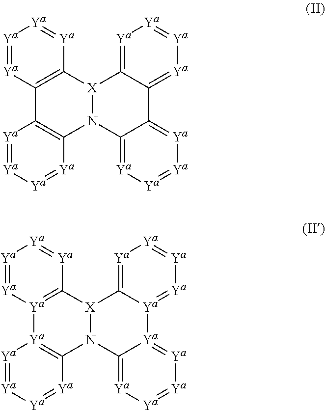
C12=C([X]3N(C4=C1[Ya]=[Ya][Ya]=[Ya]4)C1=[Ya][Ya]=[Ya][Ya]=C1C1=[Ya][Ya]=[Ya][Ya]=C31)[Ya]=[Ya][Ya]=[Ya]2.[Ya]12=C([X]3N(C4=[Ya]1[Ya]=[Ya][Ya]=[Ya]4)C1=[Ya][Ya]=[Ya][Ya]=[Ya]1[Ya]1=[Ya][Ya]=[Ya][Ya]=C31)[Ya]=[Ya][Ya]=[Ya]2
